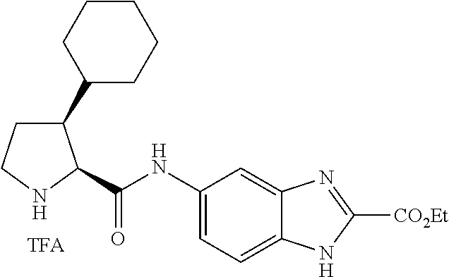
C1(NC(=O)C2C(C3CCCCC3)CCN2)=CC=C2C(=C1)N=C([CO2Et])N2
